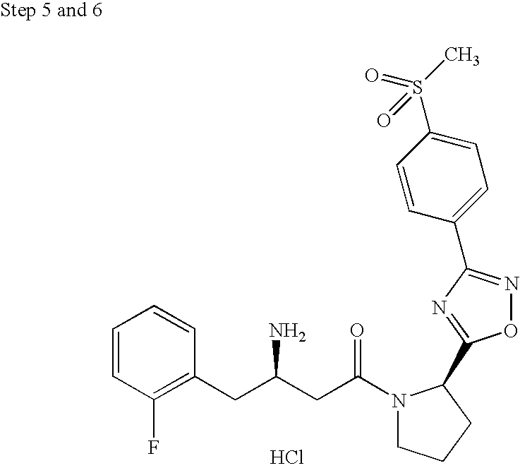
Cl.C1=CC(F)=C(CC(CC(N2CCCC2C2=NC(C3=CC=C(S(C)(=O)=O)C=C3)=NO2)=O)N)C=C1
